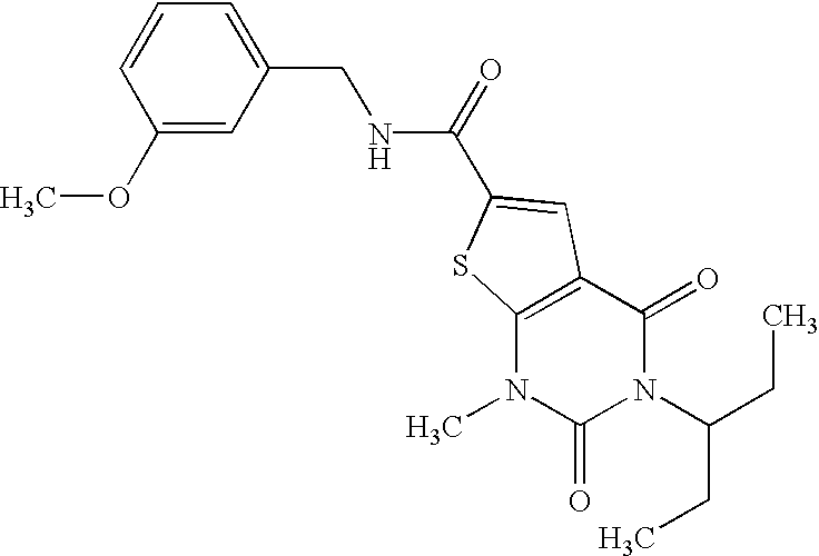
C1(OC)=CC(CNC(=O)C2=CC3=C(N(C)C(=O)N(C(CC)CC)C3=O)S2)=CC=C1
